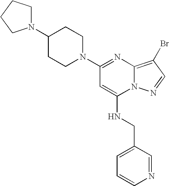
N1(C2=NC3=C(Br)C=NN3C(NCC3=CC=CN=C3)=C2)CCC(N2CCCC2)CC1
